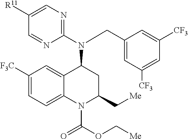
C1(N(CC2=CC([CF3])=CC([CF3])=C2)C2C3=CC([F3C])=CC=C3N(C(OC[Me])=O)C(C[Me])C2)=NC=C([R11])C=N1
